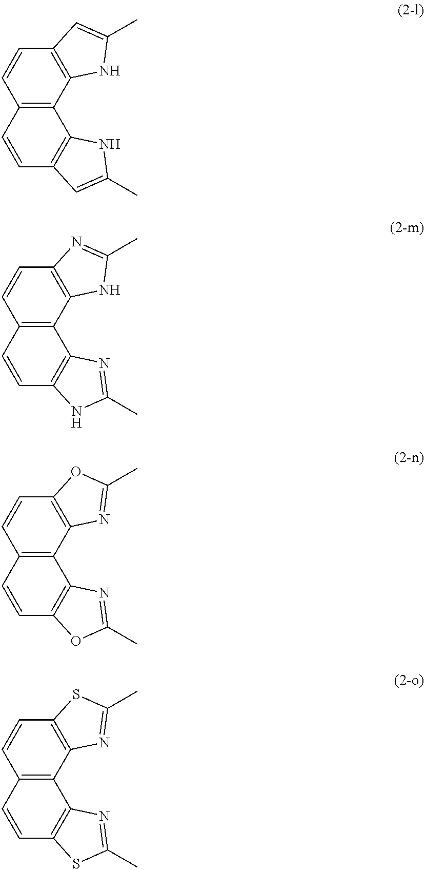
C12=C(C=CC3=C1C1=C(C=C3)C=C(C)N1)C=C(C)N2.C12=C(C=CC3=C1C1=C(C=C3)N=C(C)N1)NC(C)=N2.C12=C(C=CC3=C1C1=C(C=C3)OC(C)=N1)OC(C)=N2.C12=C(C=CC3=C1C1=C(C=C3)SC(C)=N1)SC(C)=N2
